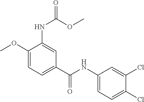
C1(OC)=CC=C(C(NC2=CC=C(Cl)C(Cl)=C2)=O)C=C1NC(=O)OC
